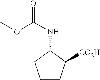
COC(NC1CCCC1[CO2H])=O
